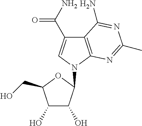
C12=C(N(C3C(O)C(O)C(CO)O3)C=C1C(N)=O)N=C(C)N=C2N
